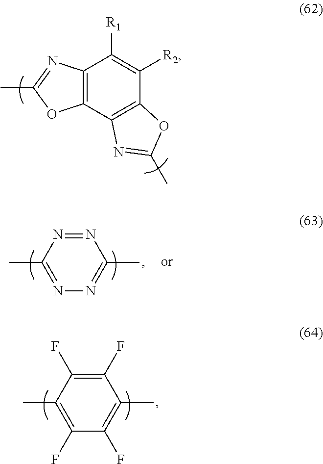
C12=C(C3=C(C([R2])=C1[R1])OC(C)=N3)OC(C)=N2.C1(C)=C(F)C(F)=C(C)C(F)=C1F.C1(C)=NN=C(C)N=N1
